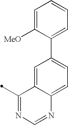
C1=C2C(=CC(C3=CC=CC=C3[MeO])=C1)C(C)=NC=N2
